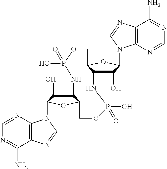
C1=NC2=C(C(N)=N1)N=CN2C1C(O)C2C(O1)COP(=O)(O)NC1C(O)C(N3C4=C(N=C3)C(N)=NC=N4)OC1COP(O)(=O)N2
